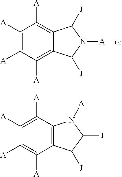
C1([A])=C([A])C([A])=C2C(=C1[A])C([J])N([A])C2[J].C1([A])=C([A])C2=C(C([A])=C1[A])C([J])C([J])N2[A]
